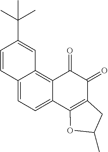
C12=CC=C3C(=C1C=C(C(C)(C)C)C=C2)C(=O)C(=O)C1=C3OC(C)C1
